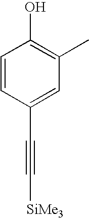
C1=CC(C#C[SiMe3])=CC(C)=C1O
